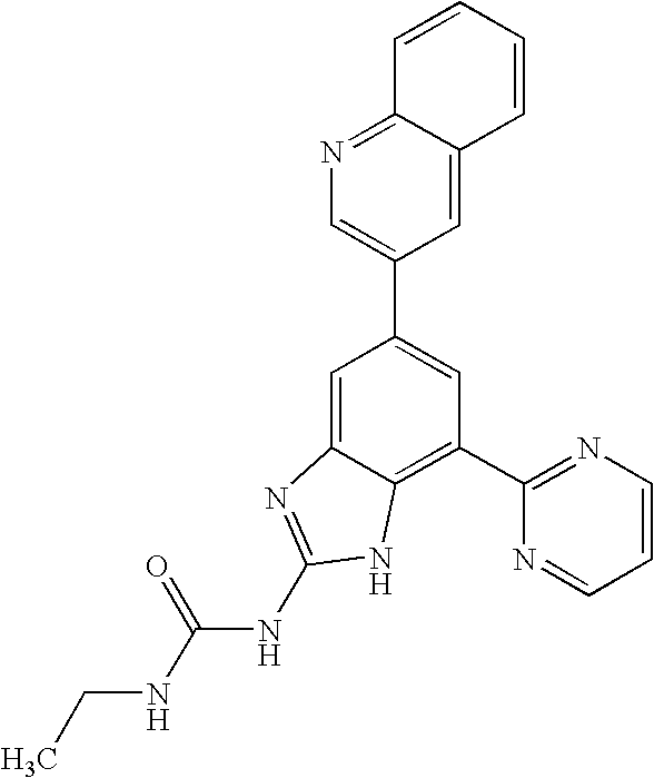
N1=C2C(=CC(C3=CC(C4=NC=CC=N4)=C4C(=C3)N=C(NC(NCC)=O)N4)=C1)C=CC=C2
